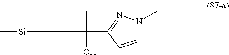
C1=CC(C(C)(O)C#C[Si](C)(C)C)=NN1C
